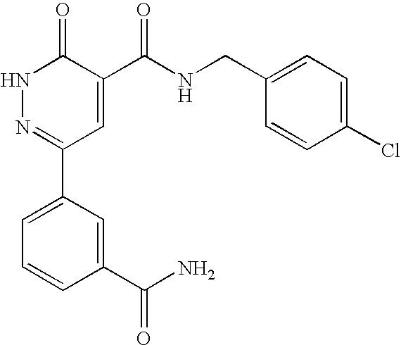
N1N=C(C2=CC=CC(C(N)=O)=C2)C=C(C(NCC2=CC=C(Cl)C=C2)=O)C1=O
